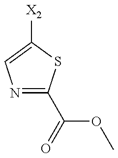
N1=C(C(OC)=O)SC([X2])=C1
